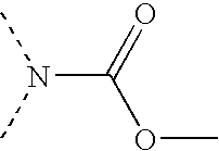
CN(C)C(=O)OC
